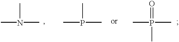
CN(C)C.CP(C)C.CP(C)(=O)C
